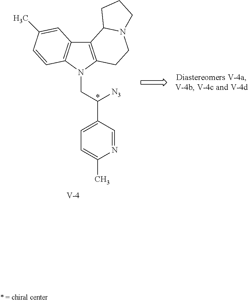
C12=C(N(CC(C3=CC=C(C)N=C3)[N3])C3=C1C=C(C)C=C3)CCN1C2CCC1.[V]
